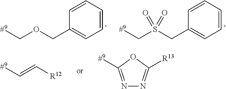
C1=CC=CC(COC[#9])=C1.C1=CC=CC(CS(C[#9])(=O)=O)=C1.[R12]C=C[#9].[#9]C1=NN=C([R13])O1
